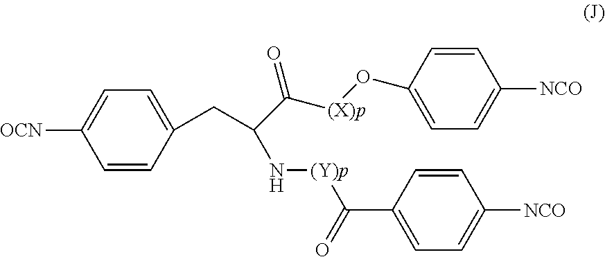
C1=CC(CC(C([(X)p]OC2=CC=C([NCO])C=C2)=O)N[(Y)p]C(C2=CC=C([NCO])C=C2)=O)=CC=C1[OCN]
